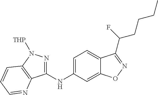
C1=C(NC2=NN([THP])C3=C2N=CC=C3)C=C2C(=C1)C(C(CCCC)F)=NO2
